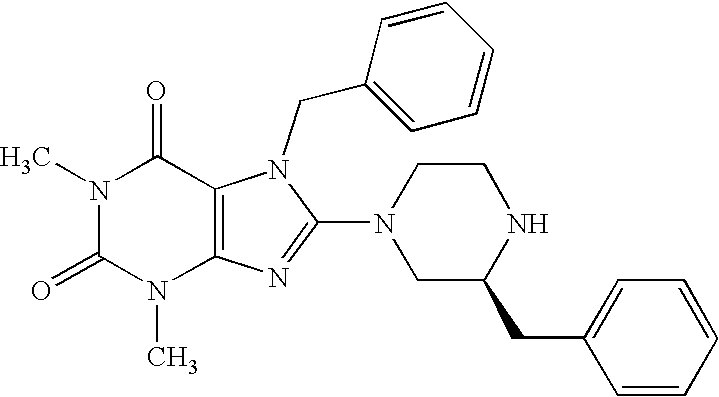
N1(C)C(=O)N(C)C2=C(C1=O)N(CC1=CC=CC=C1)C(N1CC(CC3=CC=CC=C3)NCC1)=N2
